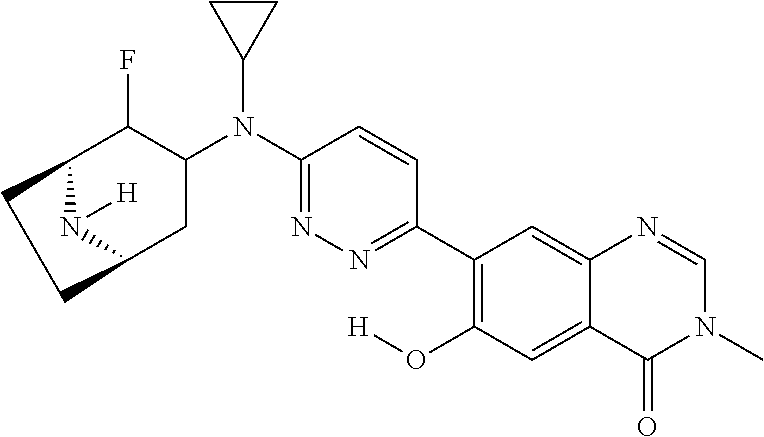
C1(C2=C(O[H])C=C3C(=C2)N=CN(C)C3=O)=NN=C(N(C2C(F)C3N([H])C(C2)CC3)C2CC2)C=C1
